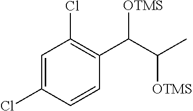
C1=C(Cl)C=CC(C([OTMS])C(C)[OTMS])=C1Cl
